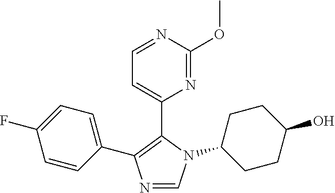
N1=CN(C2CCC(O)CC2)C(C2=CC=NC(OC)=N2)=C1C1=CC=C(F)C=C1
